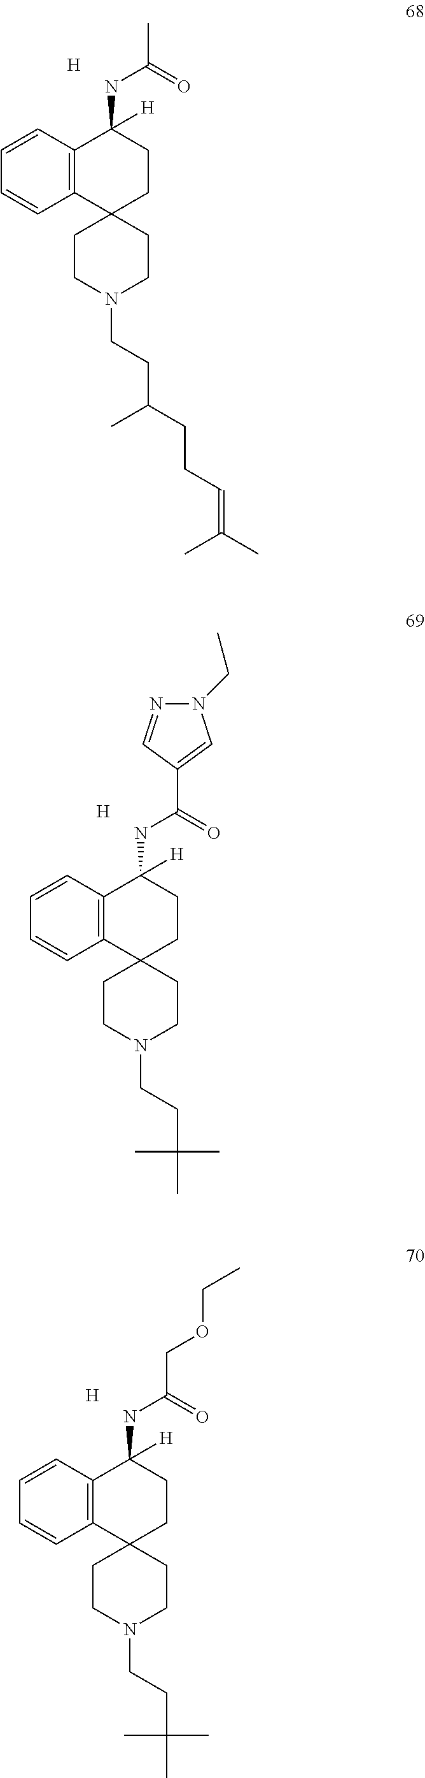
C12=C(C=CC=C1)C([H])(NC(C)=O)CCC21CCN(CCC(CCC=C(C)C)C)CC1.[H].C12=C(C=CC=C1)C([H])(NC(C1=CN(CC)N=C1)=O)CCC21CCN(CCC(C)(C)C)CC1.[H].[H].C12=C(C=CC=C1)C([H])(NC(COCC)=O)CCC21CCN(CCC(C)(C)C)CC1
